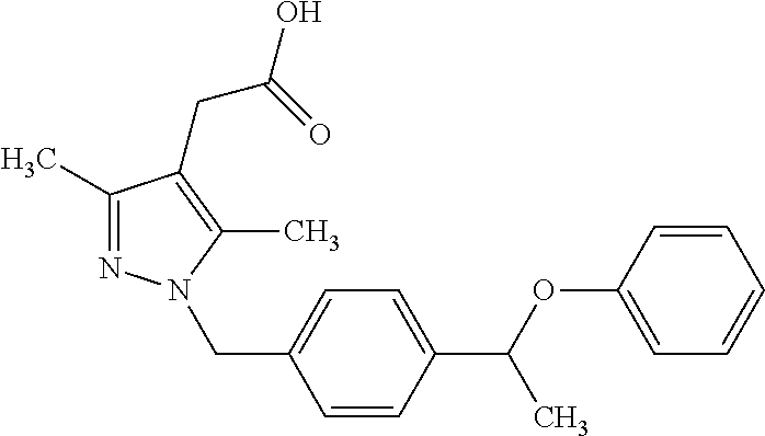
C1=CC=CC=C1OC(C1=CC=C(CN2N=C(C)C(CC(O)=O)=C2C)C=C1)C
